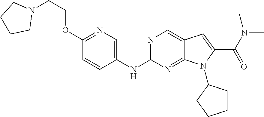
N1=C(NC2=CN=C(OCCN3CCCC3)C=C2)N=C2C(=C1)C=C(C(N(C)C)=O)N2C1CCCC1
